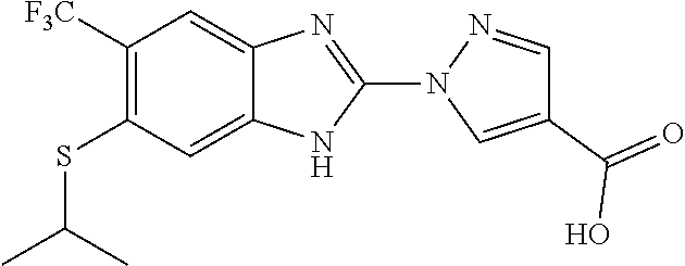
[F3C]C1=C(SC(C)C)C=C2C(=C1)N=C(N1C=C(C(=O)O)C=N1)N2
